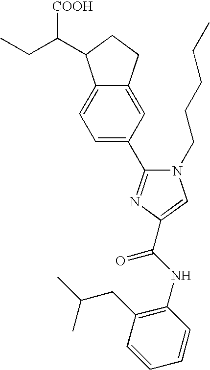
CCC(C1C2=CC=C(C3=NC(C(NC4=C(CC(C)C)C=CC=C4)=O)=CN3CCCCC)C=C2CC1)[COOH]
